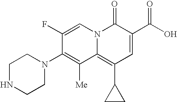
C12=C(C3CC3)C=C(C(O)=O)C(=O)N1C=C(F)C(N1CCNCC1)=C2[Me]
